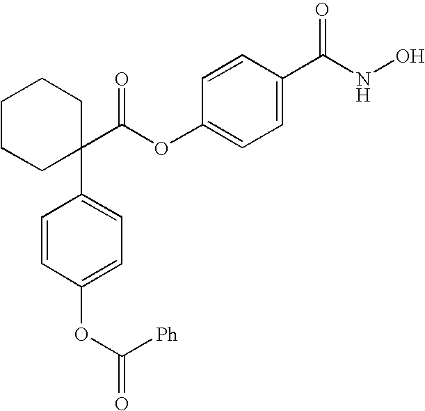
C1CCC(C(OC2=CC=C(C(NO)=O)C=C2)=O)(C2=CC=C(OC([Ph])=O)C=C2)CC1
